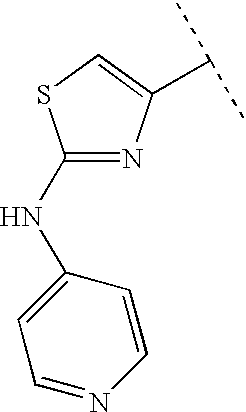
C1(NC2=CC=NC=C2)=NC(C(C)C)=CS1
